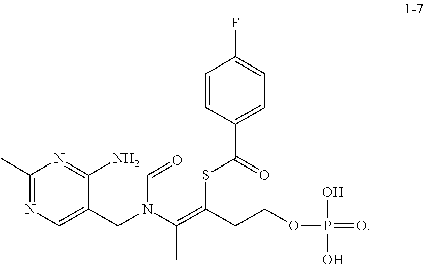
C1(C)=NC=C(CN(C(=C(SC(C2=CC=C(F)C=C2)=O)CCOP(O)(O)=O)C)C=O)C(N)=N1
